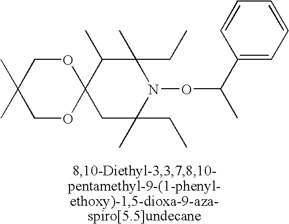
C12(C(C)C(C)(CC)N(OC(C)C3=CC=CC=C3)C(C)(CC)C1)OCC(C)(C)CO2
